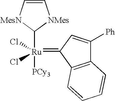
[Ru]([PCy3])(Cl)(Cl)(=C1C=C([Ph])C2=C1C=CC=C2)C1[MesN]C=C[NMes]1
